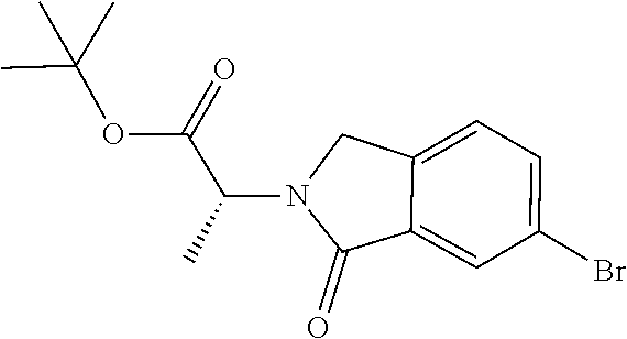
CC(C)(C)OC(C(N1C(=O)C2=CC(Br)=CC=C2C1)C)=O
